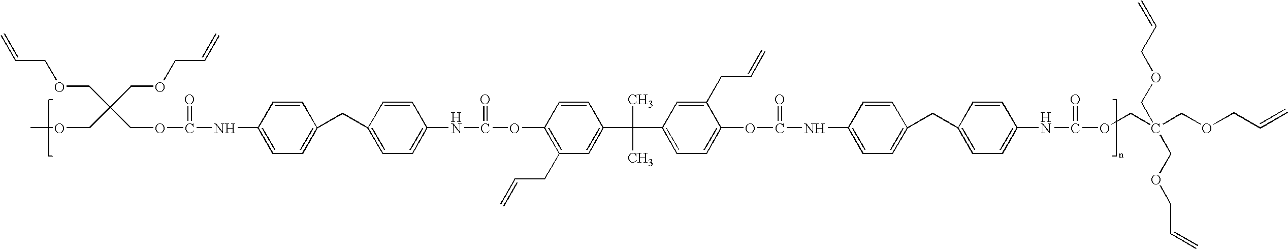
C=CCOCC(COCC=C)(COC)COC(=O)NC1=CC=C(CC2=CC=C(NC(=O)OC3=C(CC=C)C=C(C(C4=CC=C(OC(=O)NC5=CC=C(CC6=CC=C(NC(OCC(COCC=C)(COCC=C)COCC=C)=O)C=C6)C=C5)C(CC=C)=C4)(C)C)C=C3)C=C2)C=C1
